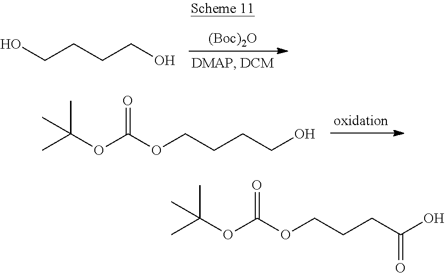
C(CCCO)O.[(Boc)2O].O(C(OCCCCO)=O)C(C)(C)C.O(C(OCCCC(O)=O)=O)C(C)(C)C
